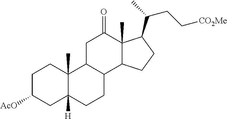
C1C([AcO])CC2([H])C(C)(C1)C1C(CC2)C2C(C)(C(=O)C1)C(C(C)CC[CO2Me])CC2
